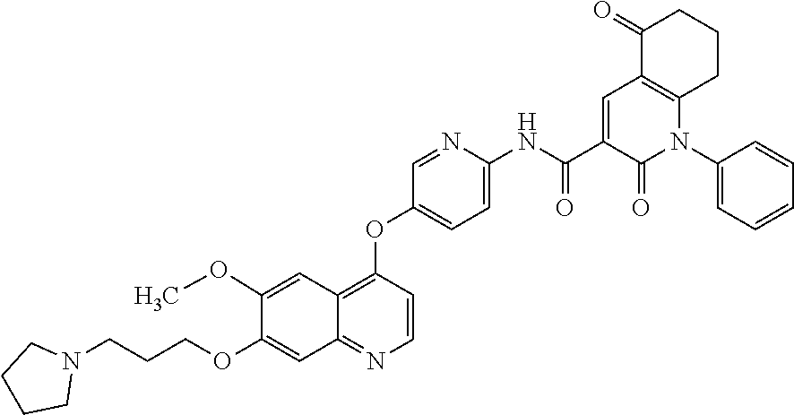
C1(OCCCN2CCCC2)=CC2=NC=CC(OC3=CC=C(NC(C4=CC5=C(N(C6=CC=CC=C6)C4=O)CCCC5=O)=O)N=C3)=C2C=C1OC
